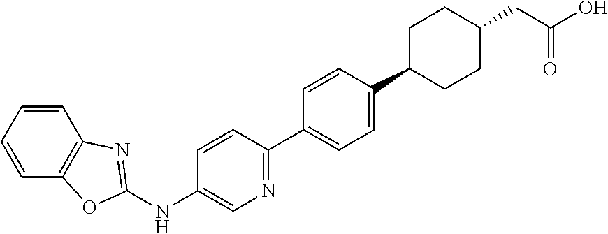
C1(NC2=NC3=C(C=CC=C3)O2)=CN=C(C2=CC=C(C3CCC(CC(=O)O)CC3)C=C2)C=C1
